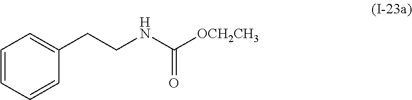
C1=CC=CC(CCNC([OCH2CH3])=O)=C1
